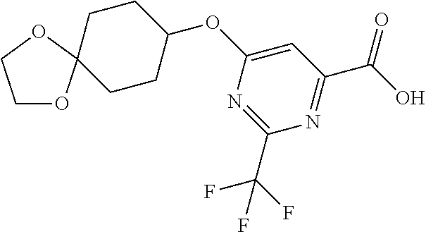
C1CC(OC2=CC(C(O)=O)=NC(C(F)(F)F)=N2)CCC12OCCO2
